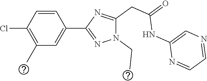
O=C(CC1=NC(C2=CC(C)=C(Cl)C=C2)=NN1CC)NC1=CN=CC=N1
